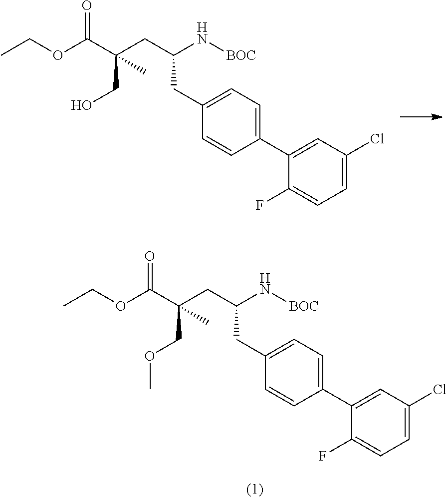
CCOC(C(CC(N[BOC])CC1=CC=C(C2=CC(Cl)=CC=C2F)C=C1)(COC)C)=O.CCOC(C(CC(N[BOC])CC1=CC=C(C2=CC(Cl)=CC=C2F)C=C1)(CO)C)=O
